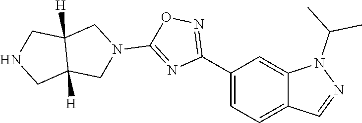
C12=CC=C(C3=NOC(N4CC5([H])C([H])(C4)CNC5)=N3)C=C1N(C(C)C)N=C2
